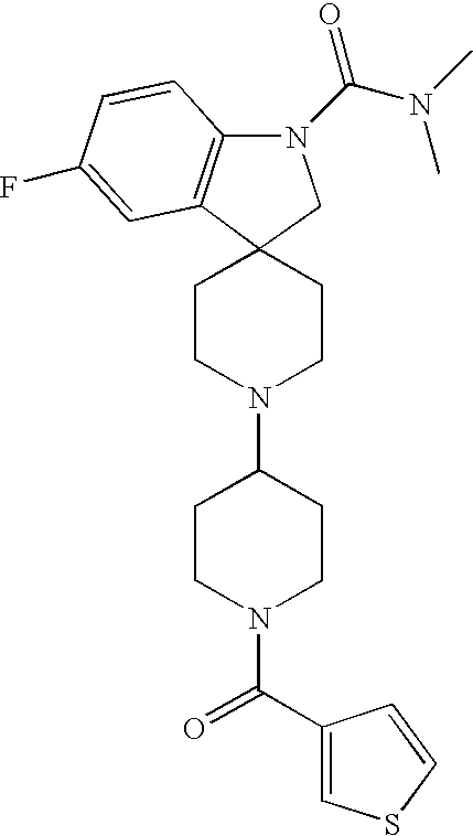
C12(CCN(C3CCN(C(C4=CSC=C4)=O)CC3)CC1)C1=C(N(C(N(C)C)=O)C2)C=CC(F)=C1
